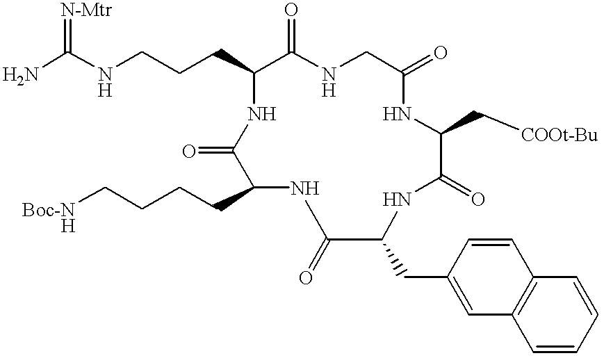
[Boc-NH]CCCCC1C(=O)NC(CCCNC(N)=[N-Mtr])C(=O)NCC(=O)NC(C[COOt-Bu])C(=O)NC(CC2=CC3=C(C=C2)C=CC=C3)C(=O)N1
